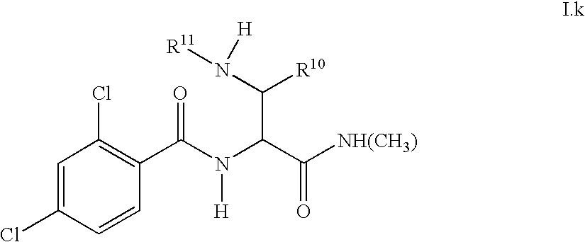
C1=C(Cl)C=CC(C(N(C(C([NH(CH3)])=O)C(N([R11])[H])[R10])[H])=O)=C1Cl
